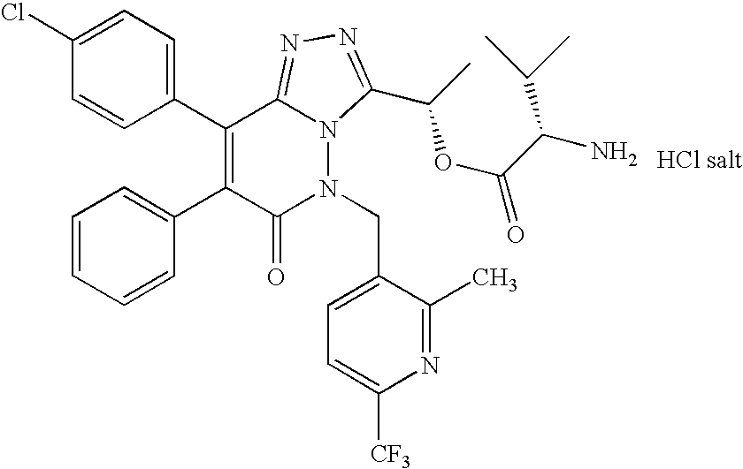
C1=CC=CC(C2=C(C3=CC=C(Cl)C=C3)C3=NN=C(C(OC(C(C(C)C)N)=O)C)N3N(CC3=CC=C([CF3])N=C3C)C2=O)=C1
